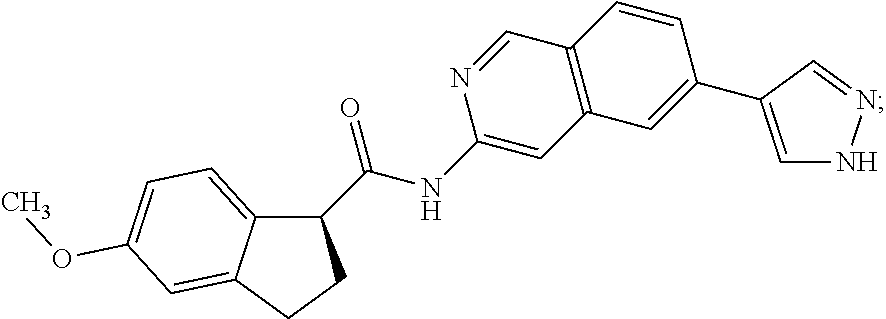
C(NC1=CC2=C(C=N1)C=CC(C1=CNN=C1)=C2)(=O)C1C2=CC=C(OC)C=C2CC1
